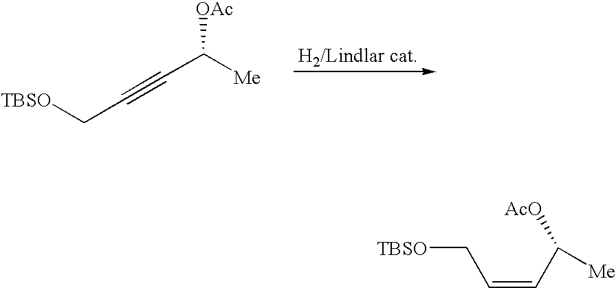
[TBSO]CC#CC([Me])[OAc].[TBSO]CC=CC([Me])[AcO]
